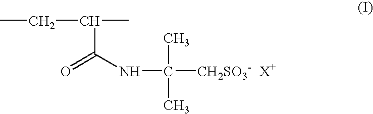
C(C(C)C(NC([CH2SO3-])(C)C)=O)C
